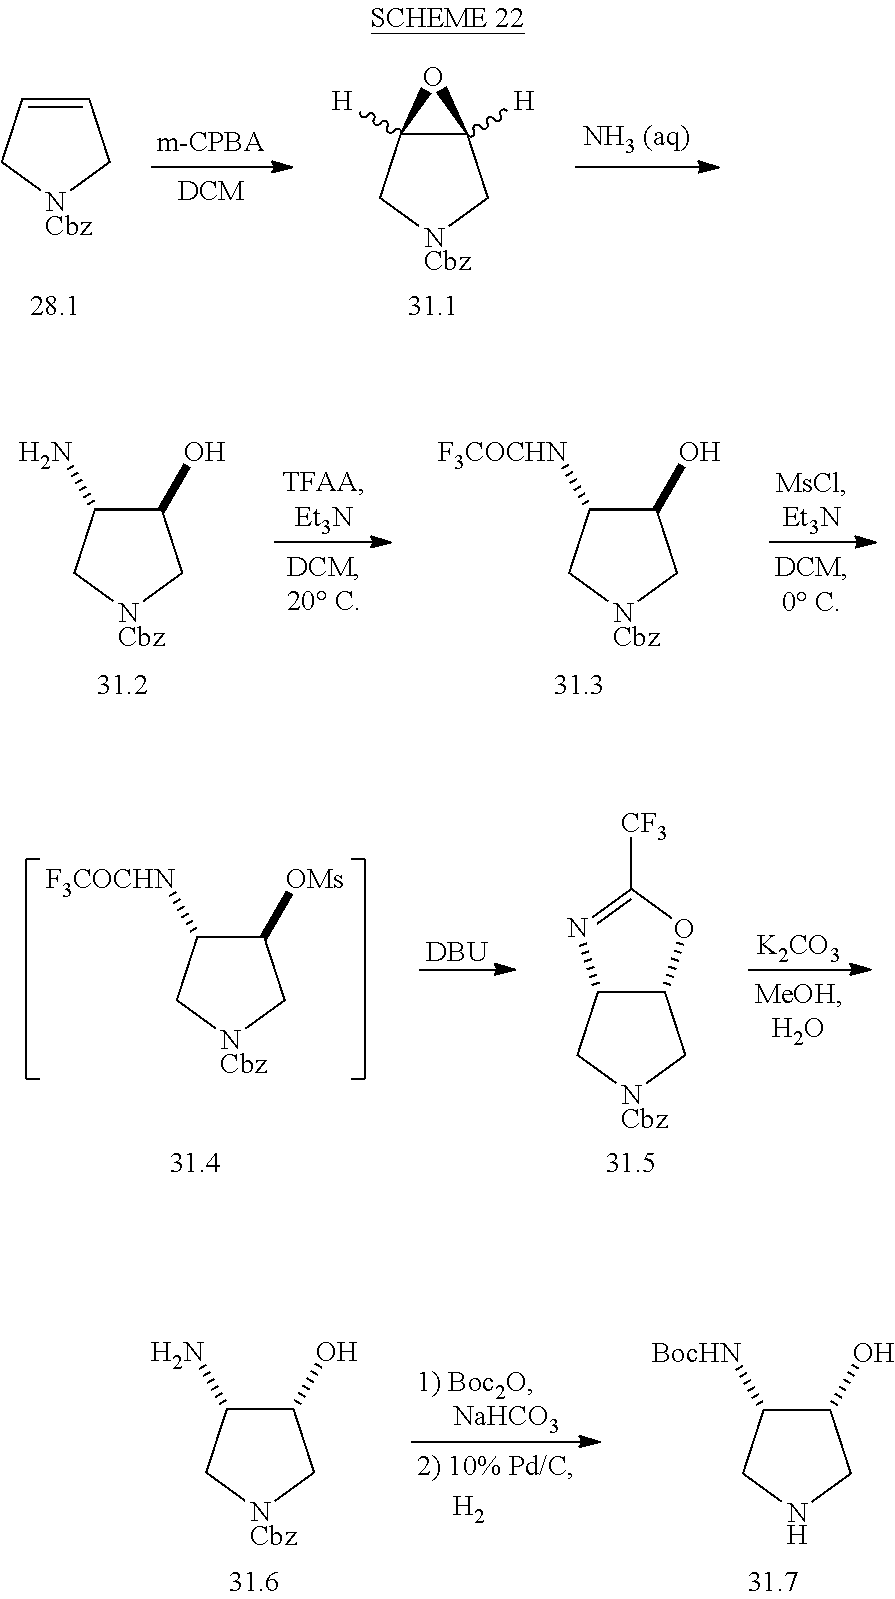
C1=CC[NCbz]C1.C12([H])C([H])(C[NCbz]C1)O2.C1(O)C(N)C[NCbz]C1.C1(O)C([F3COCHN])C[NCbz]C1.C1([OMs])C([F3COCHN])C[NCbz]C1.[DBU].[K2CO3].C12C(C[NCbz]C1)N=C([CF3])O2.C1(O)C(N)C[NCbz]C1.C1(O)C([BocHN])CNC1
